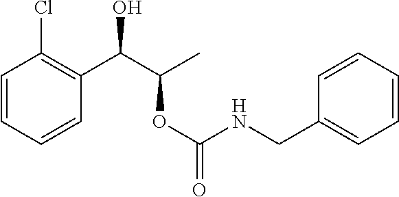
OC(C(OC(=O)NCC1=CC=CC=C1)C)C1=C(Cl)C=CC=C1
